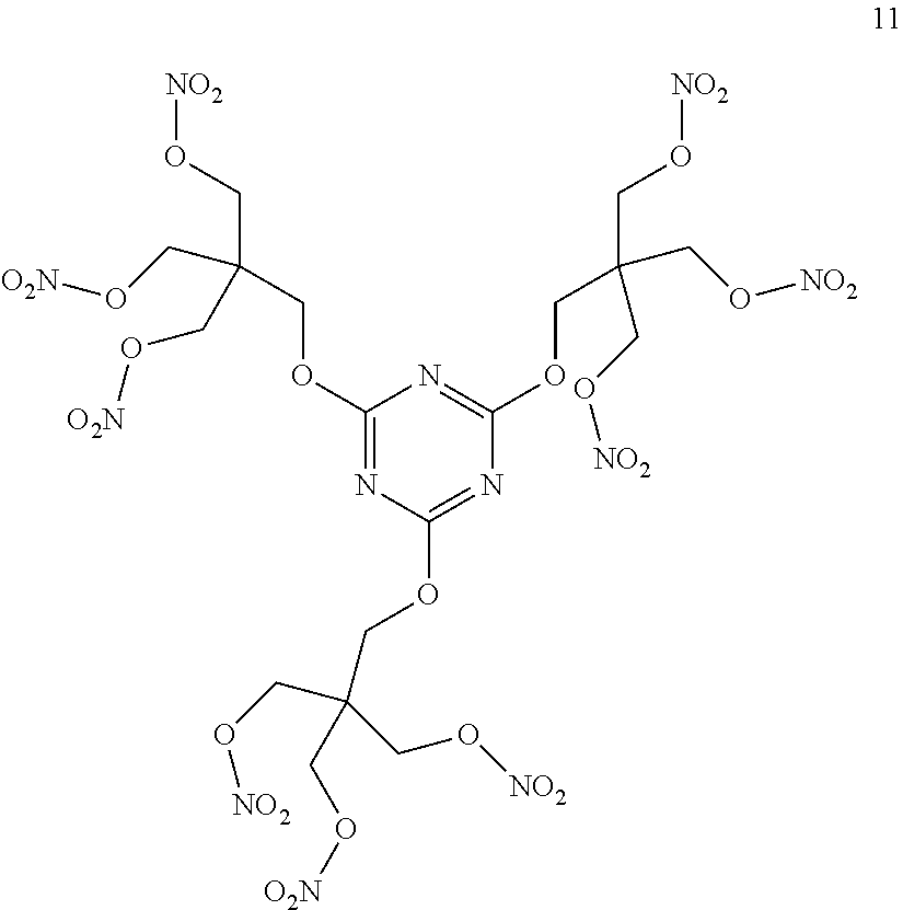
C1(OCC(CO[NO2])(CO[O2N])CO[O2N])=NC(OCC(CO[NO2])(CO[O2N])CO[NO2])=NC(OCC(CO[NO2])(CO[NO2])CO[NO2])=N1
